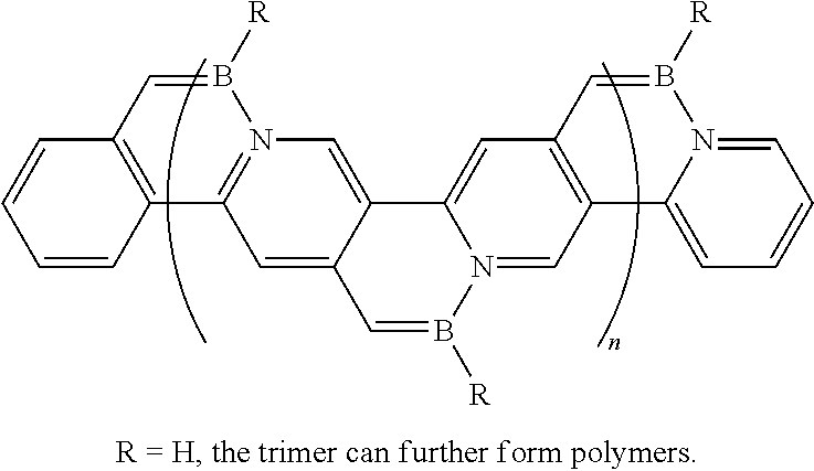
C1=CC2=C(C=C1)C=B([R])N1=C2C=C2C(=C1)C1=CC3=C(C=N1B([R])=C2)C1=CC=CC=N1B([R])=C3
